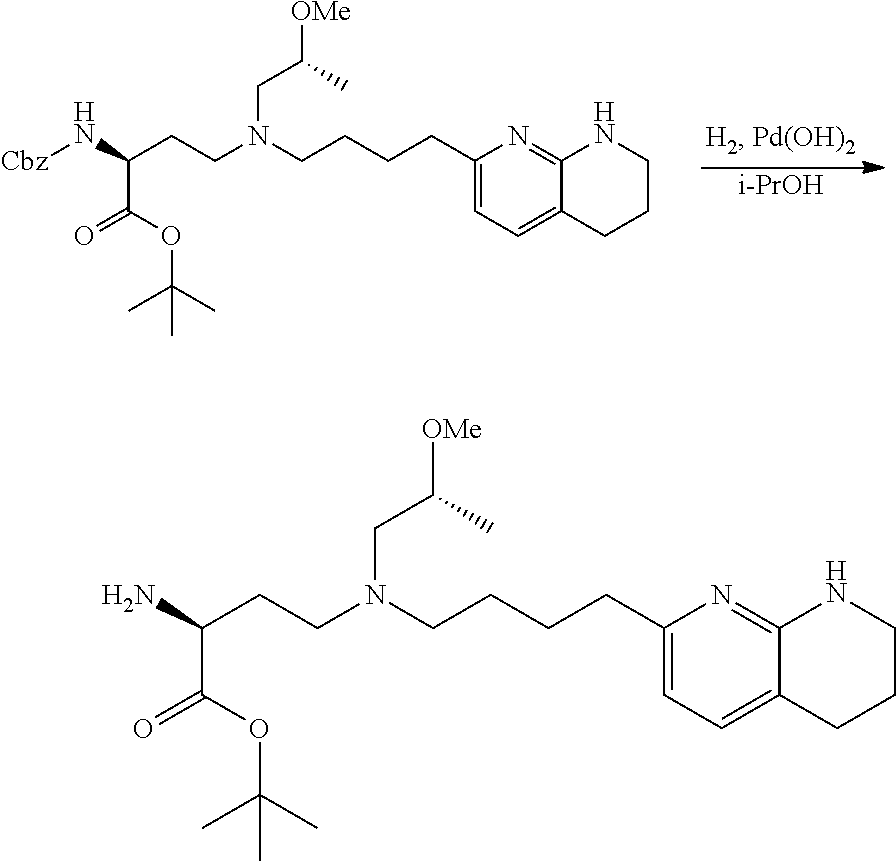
C(CN(CCCCC1=CC=C2C(=N1)NCCC2)CCC(N[Cbz])C(=O)OC(C)(C)C)(C)[OMe].[i-PrOH].C(CN(CCCCC1=CC=C2C(=N1)NCCC2)CCC(N)C(=O)OC(C)(C)C)(C)[OMe]
